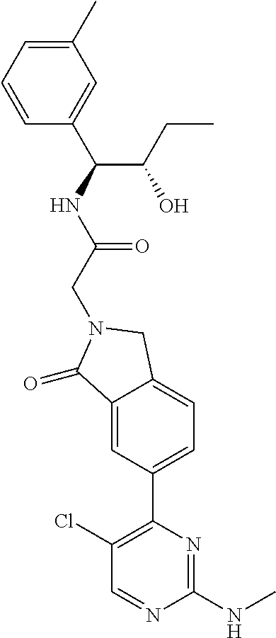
C1(=O)C2=CC(C3=C(Cl)C=NC(NC)=N3)=CC=C2CN1CC(NC(C1=CC(C)=CC=C1)C(CC)O)=O
